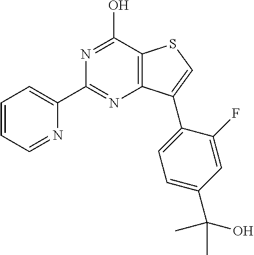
N1=C(O)C2=C(N=C1C1=CC=CC=N1)C(C1=CC=C(C(O)(C)C)C=C1F)=CS2
